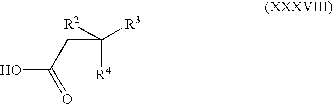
OC(CC([R4])([R3])[R2])=O
